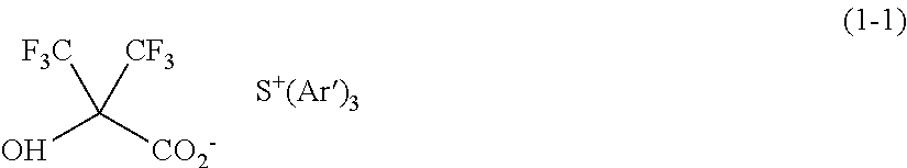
OC([CO2-])([F3C])[CF3]
